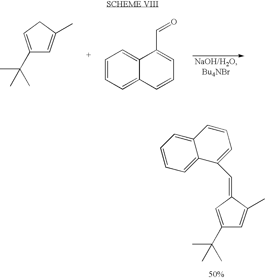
C1(C(C)(C)C)=CCC(C)=C1.C1=CC=C2C(=C1)C(C=O)=CC=C2.C1(C(C)(C)C)=CC(=CC2=CC=CC3=CC=CC=C32)C(C)=C1
